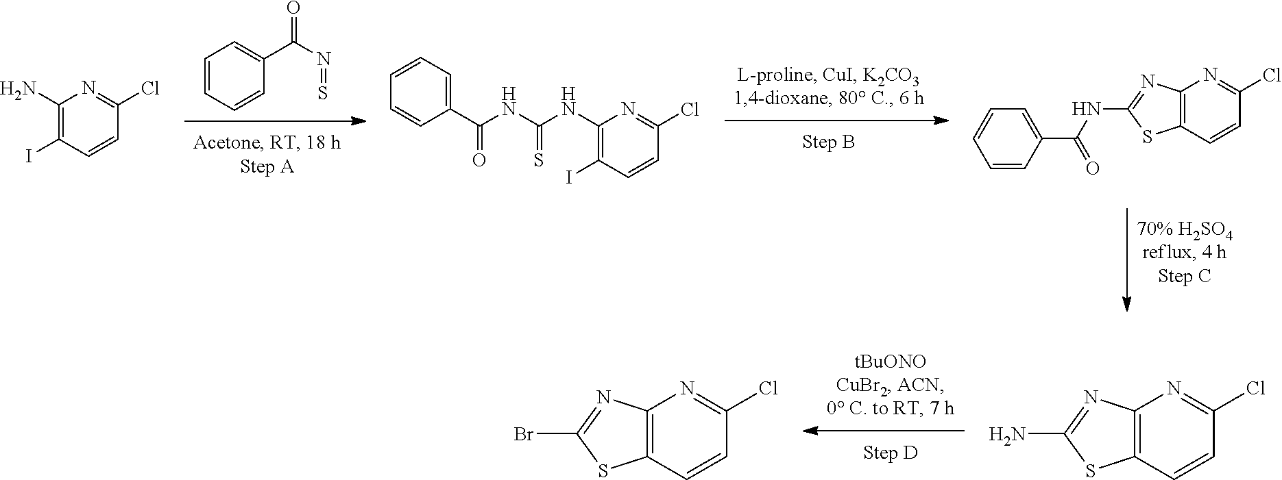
C1=CC=CC(C(N=S)=O)=C1.C1(N)=C(I)C=CC(Cl)=N1.C1(NC(NC(C2=CC=CC=C2)=O)=S)=C(I)C=CC(Cl)=N1.C12=C(C=CC(Cl)=N1)SC(NC(C1=CC=CC=C1)=O)=N2.C12=C(C=CC(Cl)=N1)SC(N)=N2.C12=C(C=CC(Cl)=N1)SC(Br)=N2
